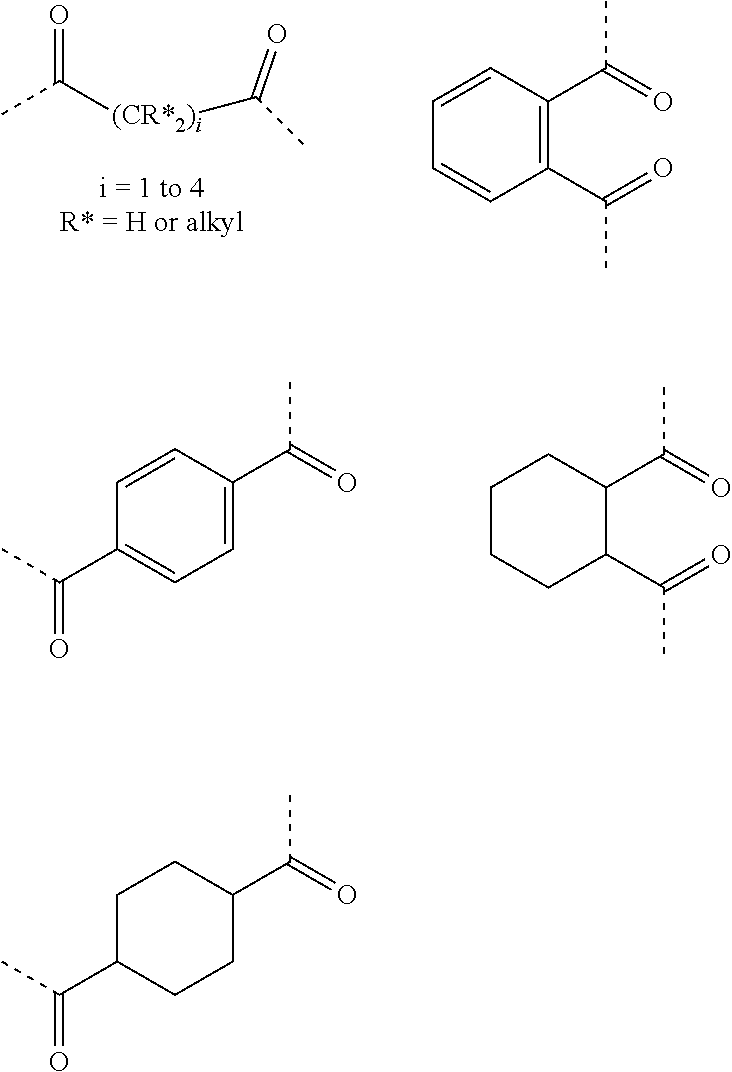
CC([(CR*2)i]C(C)=O)=O.C1(C(=O)C)=C(C(=O)C)C=CC=C1.C1=C(C(=O)C)C=CC(C(C)=O)=C1.C1(C(=O)C)C(C(=O)C)CCCC1.C1C(C(=O)C)CCC(C(C)=O)C1
